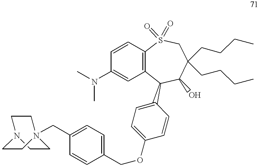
C1=CC2=C(C=C1N(C)C)C(C1=CC=C(OCC3=CC=C(CN45CCN(CC4)CC5)C=C3)C=C1)C(O)C(CCCC)(CCCC)CS2(=O)=O
